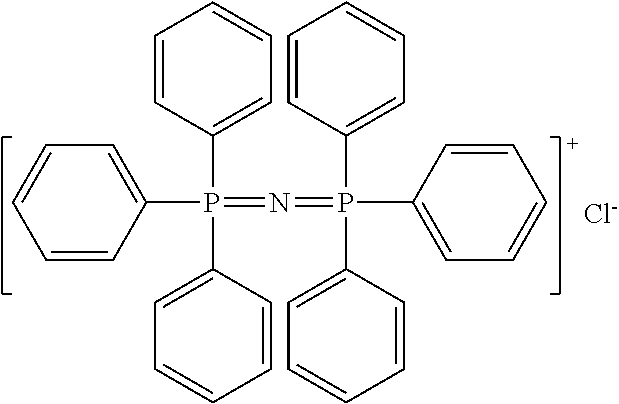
C1(P(=N=P(C2=CC=CC=C2)(C2=CC=CC=C2)C2=CC=CC=C2)(C2=CC=CC=C2)C2=CC=CC=C2)=CC=CC=C1.[Cl-]
